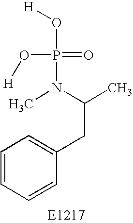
C1=CC=CC(CC(C)N(C)P(=O)(O[H])O[H])=C1
